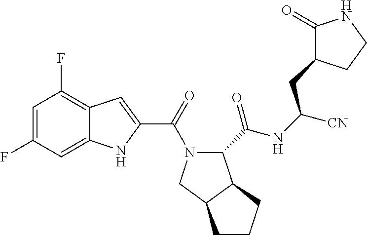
C1=C(F)C=C2C(=C1F)C=C(C(=O)N1C(C(=O)NC([CN])CC3C(=O)NCC3)C3C(C1)CCC3)N2
